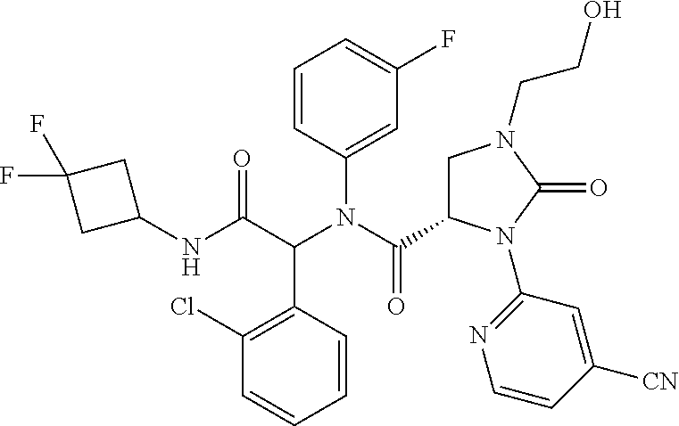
C1=CC(C(C(NC2CC(F)(F)C2)=O)N(C(=O)C2CN(CCO)C(=O)N2C2=NC=CC([CN])=C2)C2=CC(F)=CC=C2)=C(Cl)C=C1
